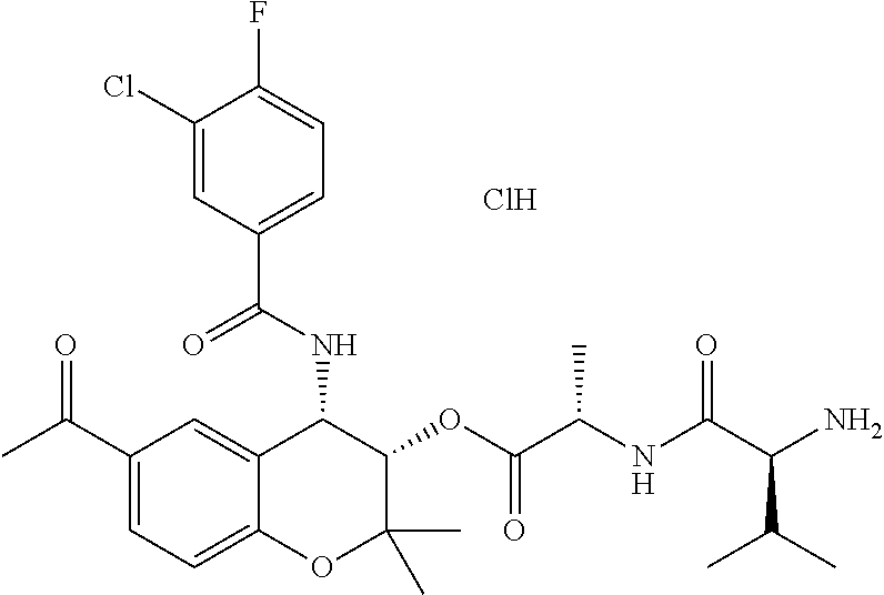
C1(C(C)=O)=CC=C2C(=C1)C(NC(C1=CC=C(F)C(Cl)=C1)=O)C(OC(C(NC(C(N)C(C)C)=O)C)=O)C(C)(C)O2.Cl
